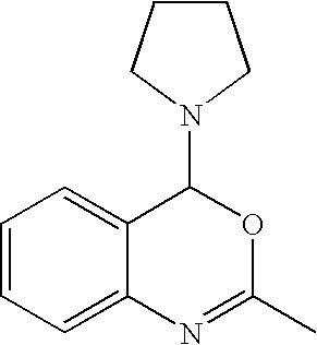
C1=CC=C2C(=C1)C(N1CCCC1)OC(C)=N2
